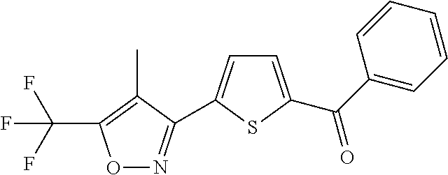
FC(F)(F)C1=C(C)C(C2=CC=C(C(=O)C3=CC=CC=C3)S2)=NO1
